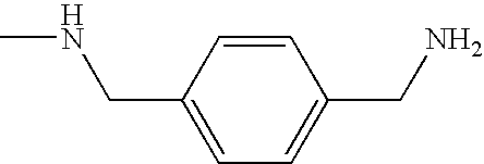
C1(CNC)=CC=C(CN)C=C1
